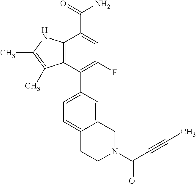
C1(C2=CC=C3C(=C2)CN(C(C#CC)=O)CC3)=C(F)C=C(C(=O)N)C2=C1C(C)=C(C)N2
